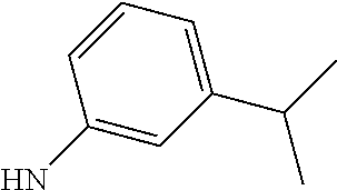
C1=CC(N)=CC(C(C)C)=C1
